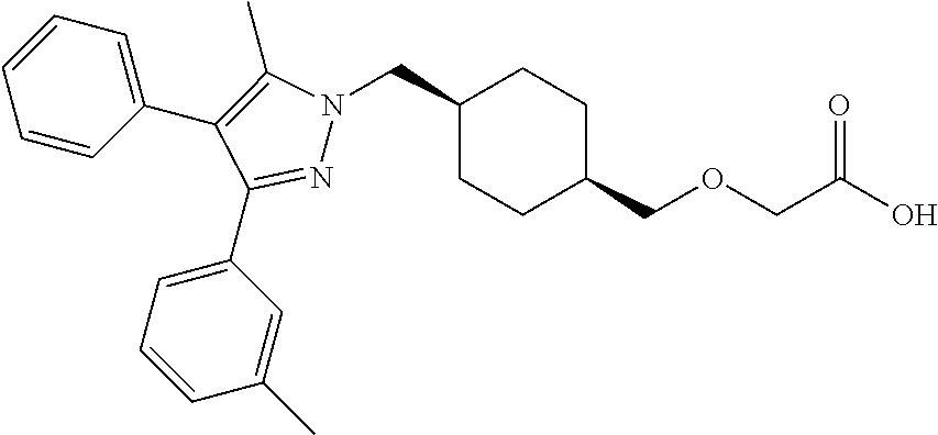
C1(CN2N=C(C3=CC=CC(C)=C3)C(C3=CC=CC=C3)=C2C)CCC(COCC(O)=O)CC1
